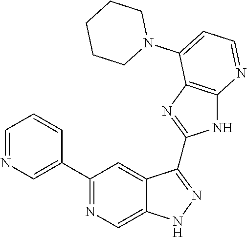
C1=NC=C(C2=NC=C3C(=C2)C(C2=NC4=C(N2)N=CC=C4N2CCCCC2)=NN3)C=C1
